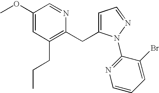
C1(OC)=CC(CCC)=C(CC2=CC=NN2C2=NC=CC=C2Br)N=C1
